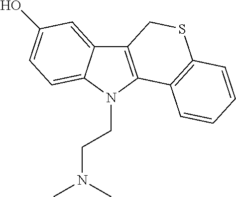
C12=C(N(CCN(C)C)C3=CC=C(O)C=C13)C1=C(SC2)C=CC=C1
